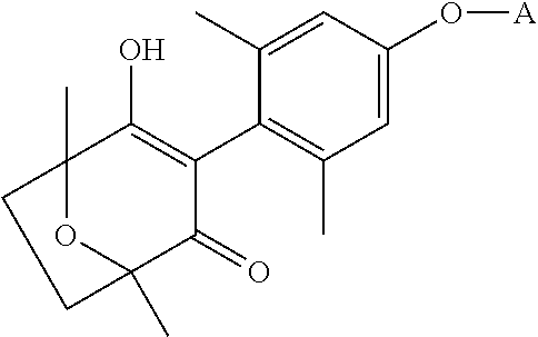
C1=C(O[A])C=C(C)C(C2=C(O)C3(C)OC(C)(C2=O)CC3)=C1C
